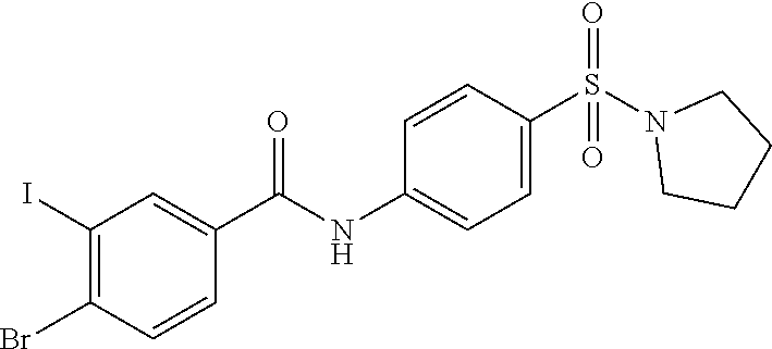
C1(I)=C(Br)C=CC(C(NC2=CC=C(S(N3CCCC3)(=O)=O)C=C2)=O)=C1
